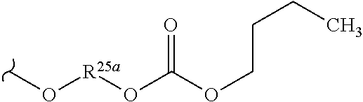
CO[R25a]OC(OCCCC)=O
